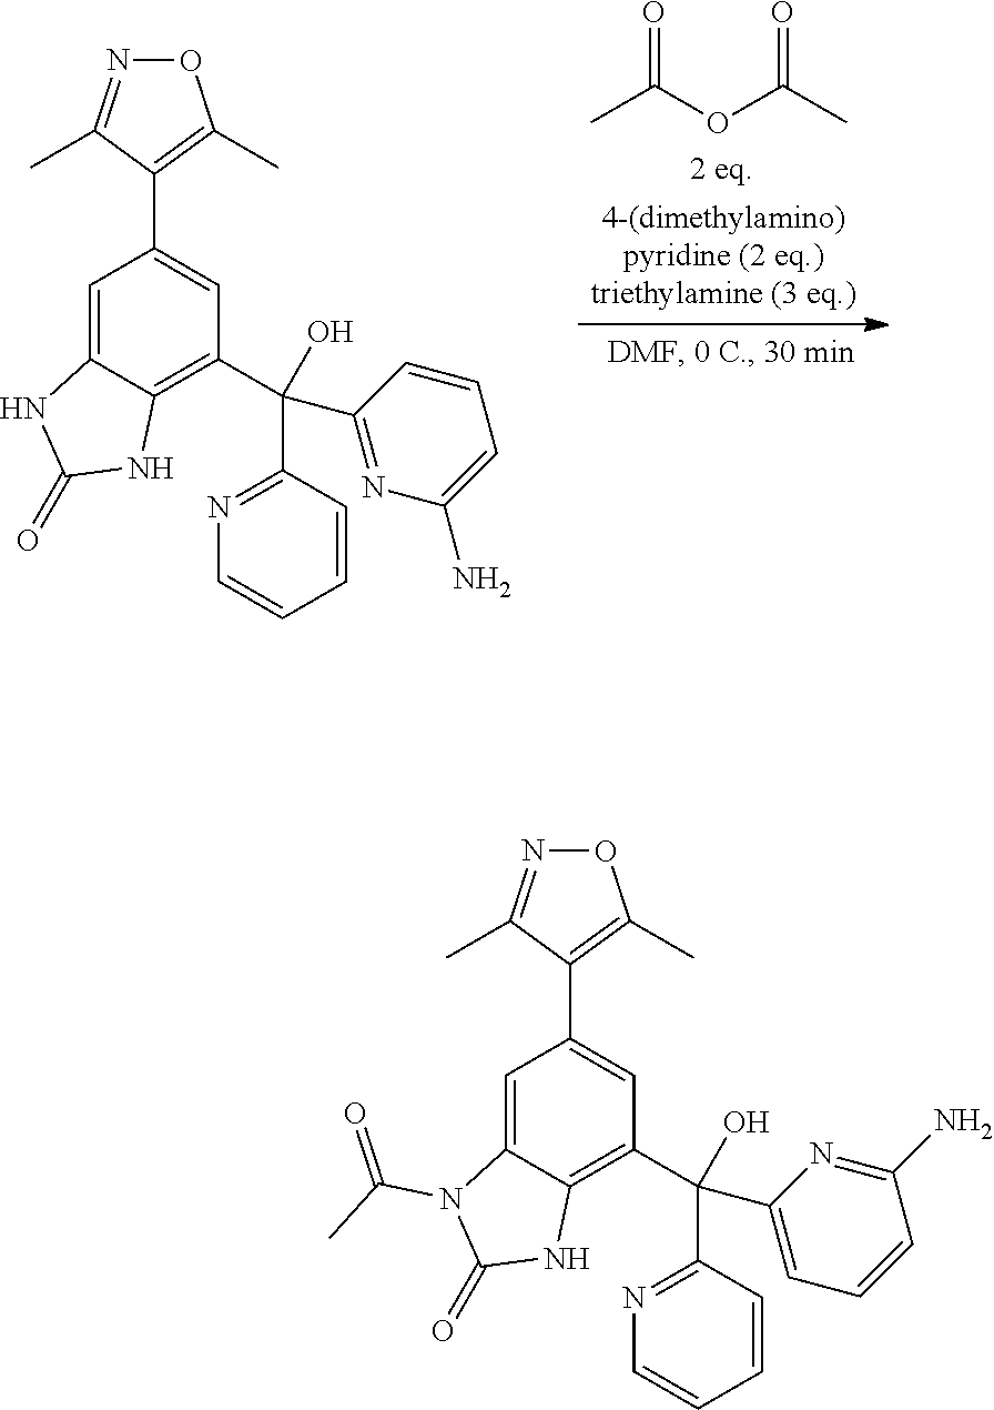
O=C(C)OC(=O)C.C1(C2=CC(C(C3=NC=CC=C3)(C3=NC(N)=CC=C3)O)=C3C(=C2)NC(=O)N3)=C(C)ON=C1C.C1(C2=CC(C(C3=NC=CC=C3)(C3=CC=CC(N)=N3)O)=C3C(=C2)N(C(=O)C)C(=O)N3)=C(C)ON=C1C
